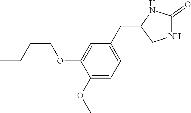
C1(OC)=CC=C(CC2CNC(=O)N2)C=C1OCCCC
